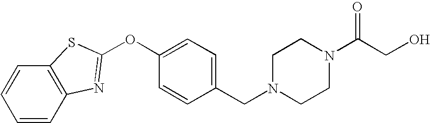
C1(CN2CCN(C(CO)=O)CC2)=CC=C(OC2=NC3=C(C=CC=C3)S2)C=C1
